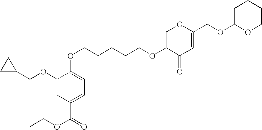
C1=C(OCCCCCOC2=CC=C(C(=O)OCC)C=C2OCC2CC2)C(=O)C=C(COC2CCCCO2)O1
